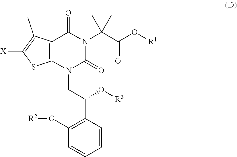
C1=CC(C(CN2C(=O)N(C(C(O[R1])=O)(C)C)C(=O)C3=C2SC([X])=C3C)O[R3])=C(O[R2])C=C1
